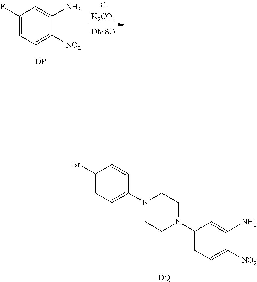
C1(Br)=CC=C(N2CCN(C3=CC=C([NO2])C(N)=C3)CC2)C=C1.[DQ].C1(F)=CC=C([NO2])C(N)=C1.[DP]
